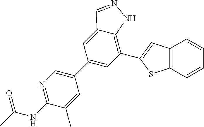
C1(C2=CC(C3=CC4=C(S3)C=CC=C4)=C3C(=C2)C=NN3)=CN=C(NC(C)=O)C(C)=C1
